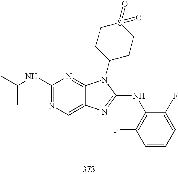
C1(NC(C)C)=NC=C2C(=N1)N(C1CCS(=O)(=O)CC1)C(NC1=C(F)C=CC=C1F)=N2
